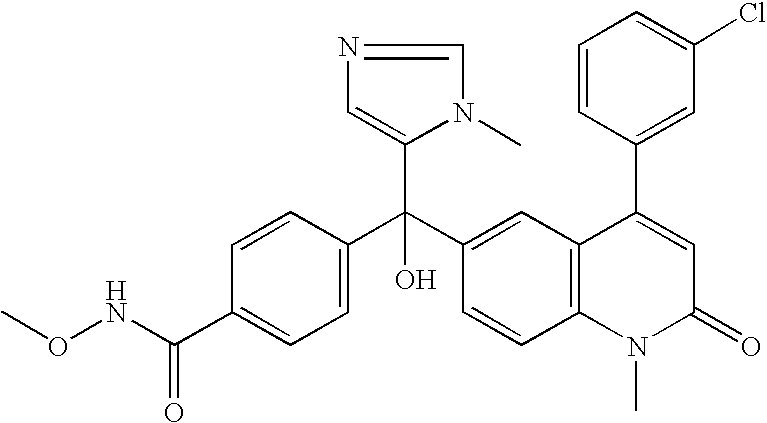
C1=C(C(NOC)=O)C=CC(C(C2=CC3=C(C=C2)N(C)C(=O)C=C3C2=CC(Cl)=CC=C2)(C2=CN=CN2C)O)=C1
